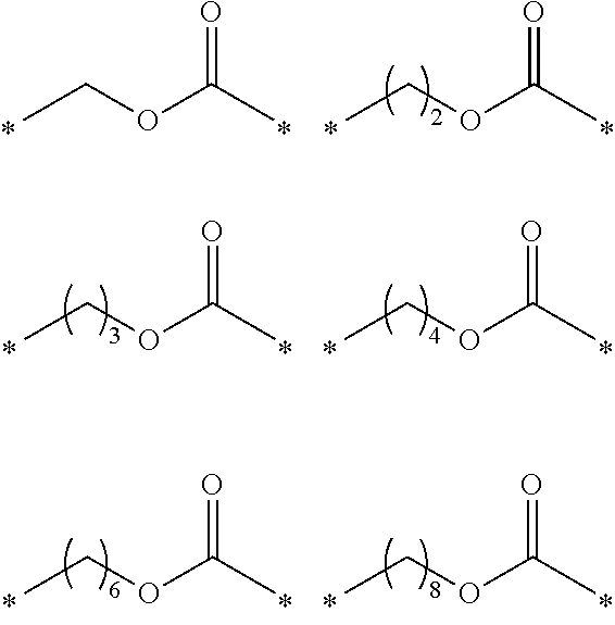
C(=O)(C)OCC.C(=O)(C)OCC.C(=O)(C)OCC.C(=O)(C)OCC.C(=O)(C)OCC.C(=O)(C)OCC
